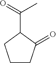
C1CC(=O)C(C(=O)C)C1
